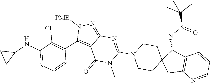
C1(=O)N(C)C(N2CCC3(CC2)CC2=C(C3NS(C(C)(C)C)=O)C=CC=N2)=NC2=NN([PMB])C(C3=C(Cl)C(NC4CC4)=NC=C3)=C12
